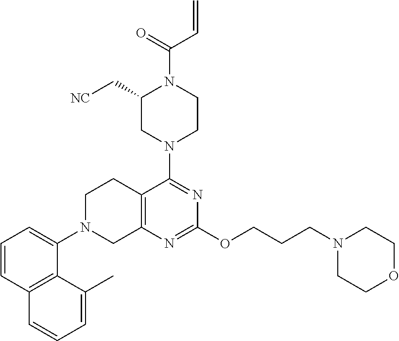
C12=C(N=C(OCCCN3CCOCC3)N=C1N1CCN(C(=O)C=C)C(C[NC])C1)CN(C1=CC=CC3=C1C(C)=CC=C3)CC2
